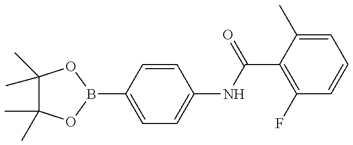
C1=C(B2OC(C)(C)C(C)(C)O2)C=CC(NC(=O)C2=C(F)C=CC=C2C)=C1
